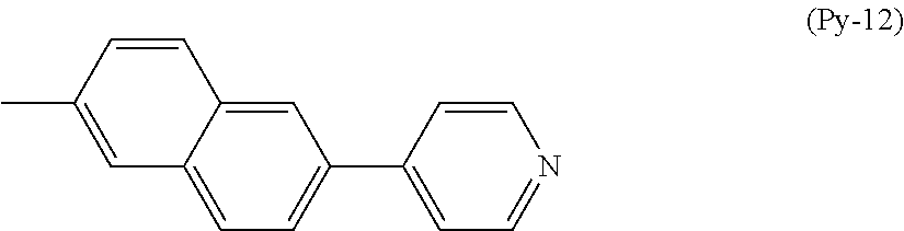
C12=CC(C3=CC=NC=C3)=CC=C1C=C(C)C=C2
